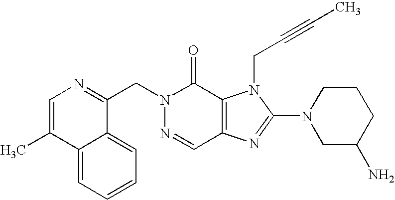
C(N1N=CC2=C(C1=O)N(CC#CC)C(N1CC(N)CCC1)=N2)C1=NC=C(C)C2=CC=CC=C12
